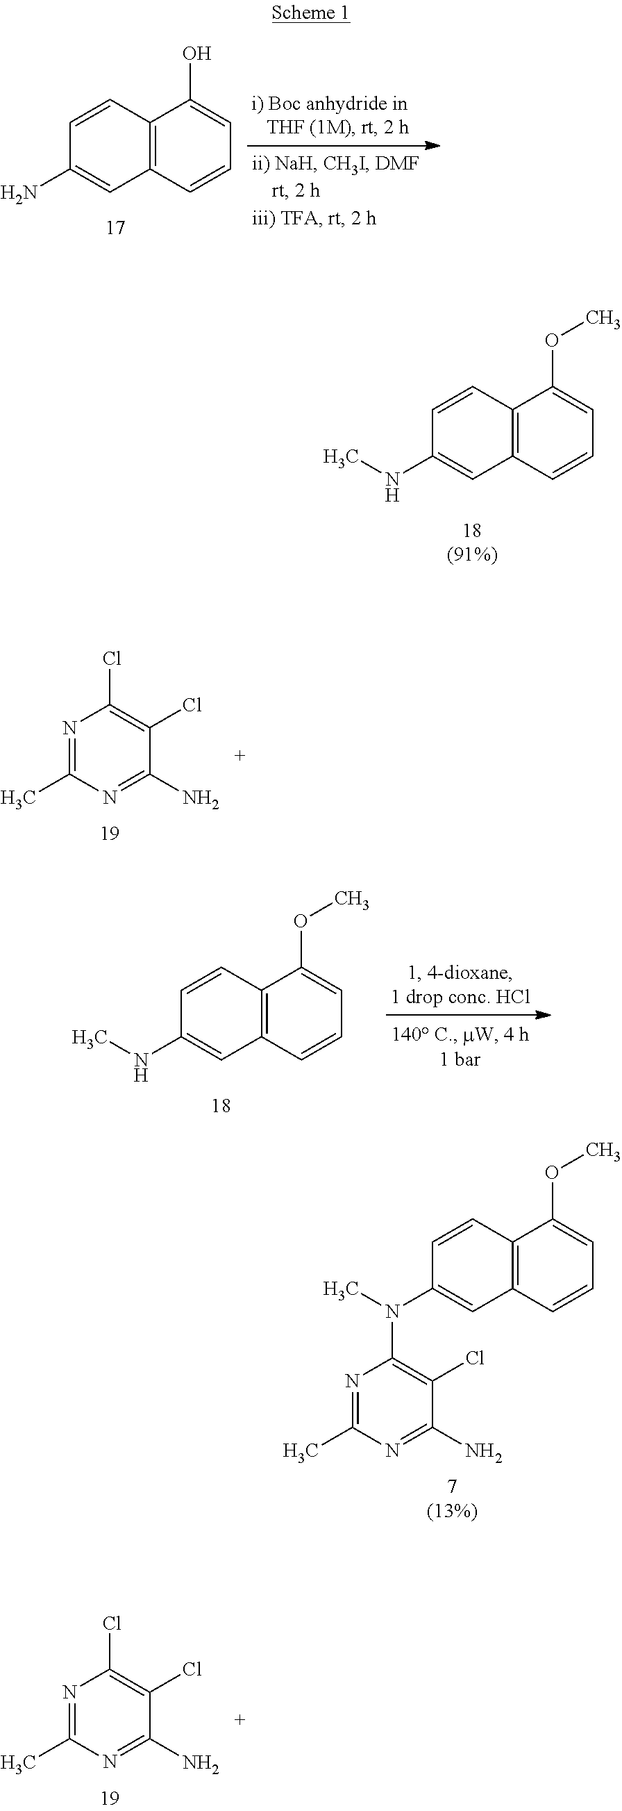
C12=C(C=CC=C1O)C=C(N)C=C2.C12=C(C=CC=C1OC)C=C(NC)C=C2.C12=C(C=CC=C1OC)C=C(NC)C=C2.C12=C(C=CC=C1OC)C=C(N(C)C1=C(Cl)C(N)=NC(C)=N1)C=C2.N1=C(C)N=C(N)C(Cl)=C1Cl.N1=C(C)N=C(N)C(Cl)=C1Cl
